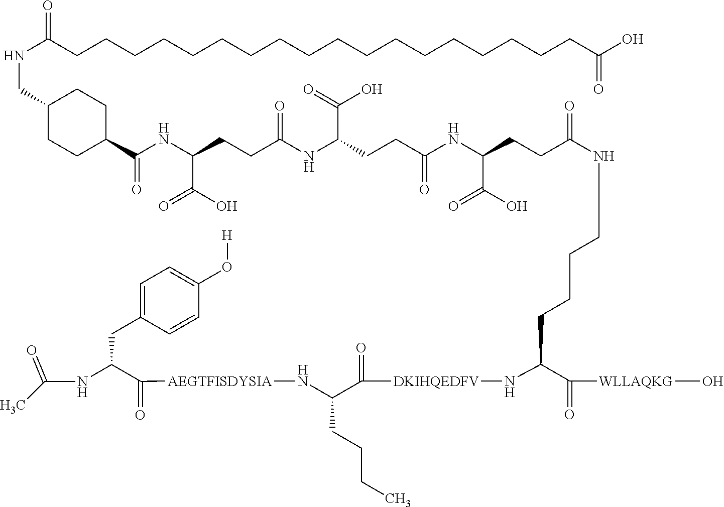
C(C(=O)[WLLAQKG]O)(N[DKIHQEDFV]C(C(N[AEGTFISDYSIA]C(C(NC(C)=O)CC1=CC=C(O[H])C=C1)=O)CCCC)=O)CCCCNC(=O)CCC(NC(CCC(NC(CCC(C(O)=O)NC(C1CCC(CNC(=O)CCCCCCCCCCCCCCCCCCC(O)=O)CC1)=O)=O)C(O)=O)=O)C(O)=O
